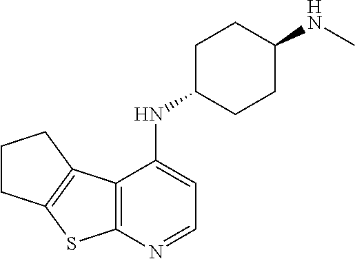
C1CC2=C(C1)C1=C(S2)N=CC=C1NC1CCC(NC)CC1
